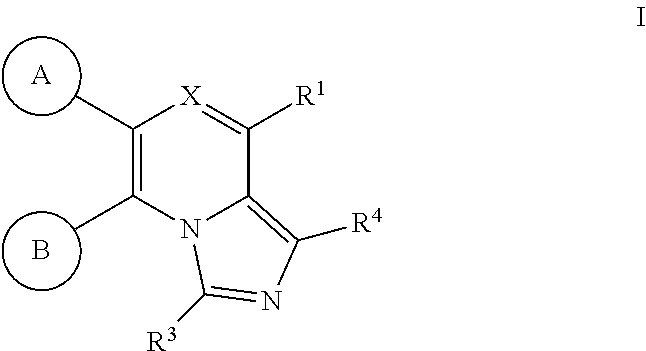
[A].B.C1(C)=C(C)N2C(=C([R4])N=C2[R3])C([R1])=[X]1
